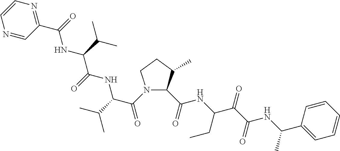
N1(C(C(C(C)C)NC(C(C(C)C)NC(C2=NC=CN=C2)=O)=O)=O)C(C(NC(C(C(NC(C2=CC=CC=C2)C)=O)=O)CC)=O)C(C)CC1
